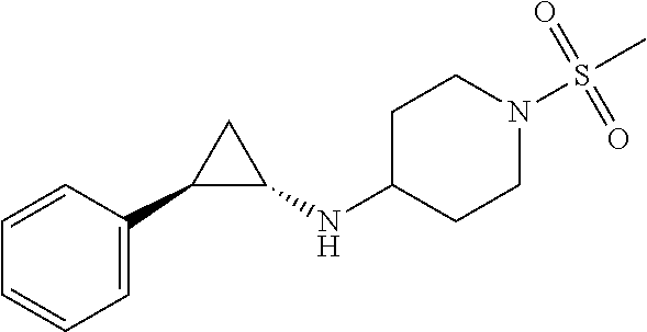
C1=CC=C(C2C(NC3CCN(S(C)(=O)=O)CC3)C2)C=C1
